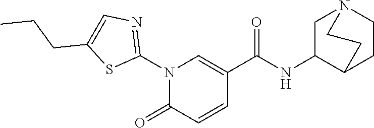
N1(C2=NC=C(CCC)S2)C(=O)C=CC(C(NC2C3CCN(C2)CC3)=O)=C1
